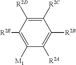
C1([R2C])=C([R2D])C([R2E])=C([M1])C([R2A])=C1[R2B]
